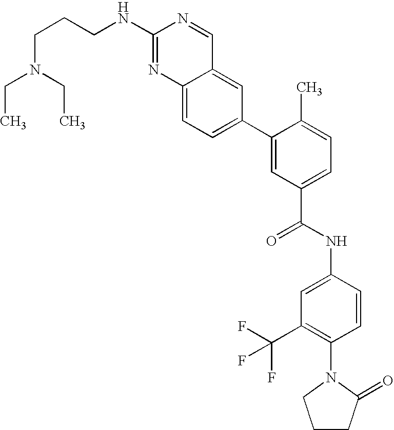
C12=CC=C(C3=CC(C(NC4=CC(C(F)(F)F)=C(N5C(=O)CCC5)C=C4)=O)=CC=C3C)C=C1C=NC(NCCCN(CC)CC)=N2
